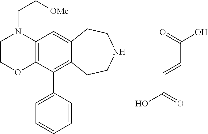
C12=C(C(C3=CC=CC=C3)=C3C(=C1)CCNCC3)OCCN2CC[OMe].C(C=CC(O)=O)(=O)O
